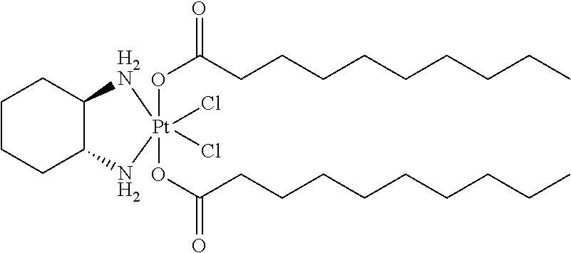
C1CCC2C(C1)[H2N][Pt](Cl)(Cl)(OC(CCCCCCCCC)=O)(OC(CCCCCCCCC)=O)N2
